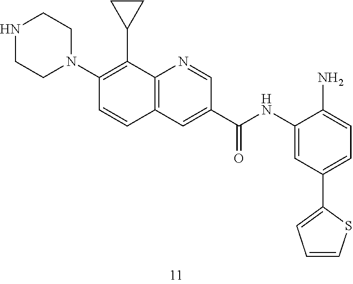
N1CCN(C2=C(C3CC3)C3=C(C=C2)C=C(C(=O)NC2=CC(C4=CC=CS4)=CC=C2N)C=N3)CC1
